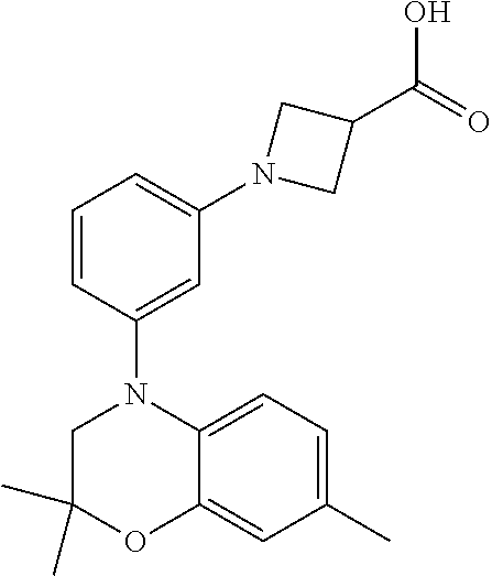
C1C(C)(C)OC2=CC(C)=CC=C2N1C1=CC(N2CC(C(=O)O)C2)=CC=C1
